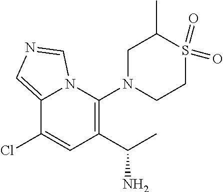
C1(N2CCS(=O)(=O)C(C)C2)=C(C(C)N)C=C(Cl)C2=CN=CN12
